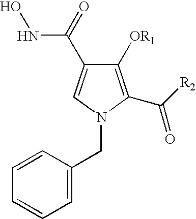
C1([OR1])=C(C([R2])=O)N(CC2=CC=CC=C2)C=C1C(=O)NO
